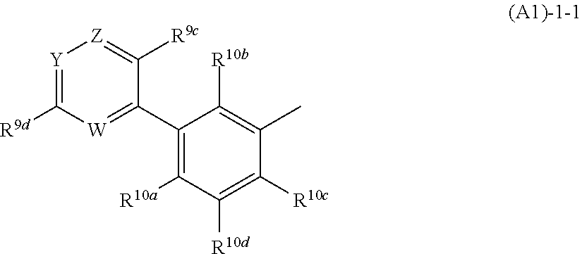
[Y]1=C([R9d])[W]=C(C2=C([R10a])C([R10d])=C([R10c])C(C)=C2[R10b])C([R9c])=[Z]1
